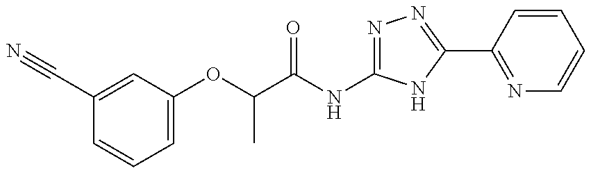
C(C(NC1=NN=C(C2=NC=CC=C2)N1)=O)(OC1=CC=CC(C#N)=C1)C
